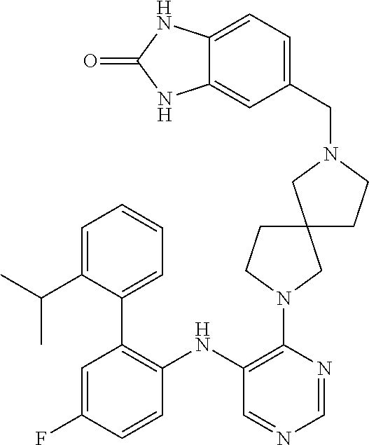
N1=CN=CC(NC2=C(C3=CC=CC=C3C(C)C)C=C(F)C=C2)=C1N1CC2(CC1)CN(CC1=CC=C3NC(=O)NC3=C1)CC2
